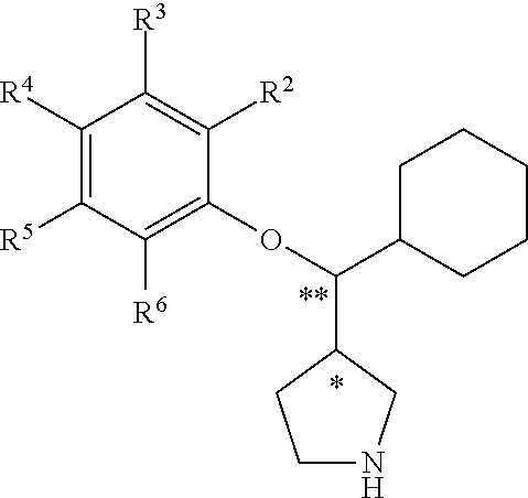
C1([R4])=C([R5])C([R6])=C(OC(C2CCNC2)C2CCCCC2)C([R2])=C1[R3]
